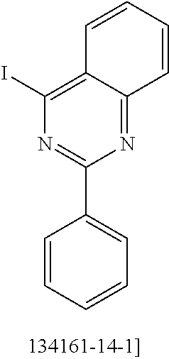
C1=CC=CC=C1C1=NC(I)=C2C(=N1)C=CC=C2
